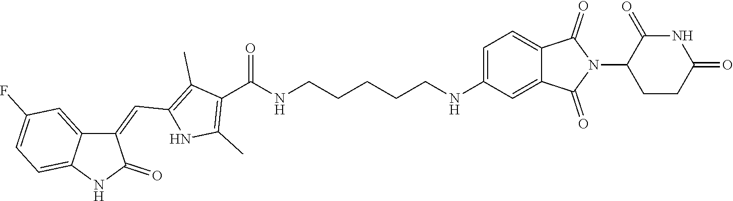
C1(=CC2=C(C)C(C(NCCCCCNC3=CC=C4C(=C3)C(=O)N(C3C(=O)NC(=O)CC3)C4=O)=O)=C(C)N2)C2=CC(F)=CC=C2NC1=O
